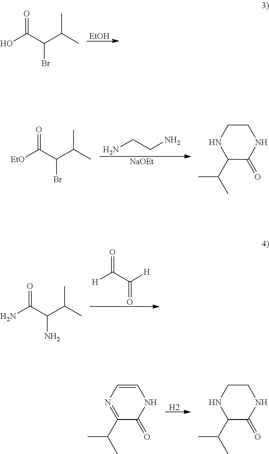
[EtOH].O=C(O)C(Br)C(C)C.NCCN.[NaOEt].O=C([EtO])C(Br)C(C)C.C1(C(C)C)C(=O)NCCN1.O=C([H])C(=O)[H].O=C(N)C(N)C(C)C.[H2].C1(C(C)C)=NC=CNC1=O.C1(C(C)C)C(=O)NCCN1
